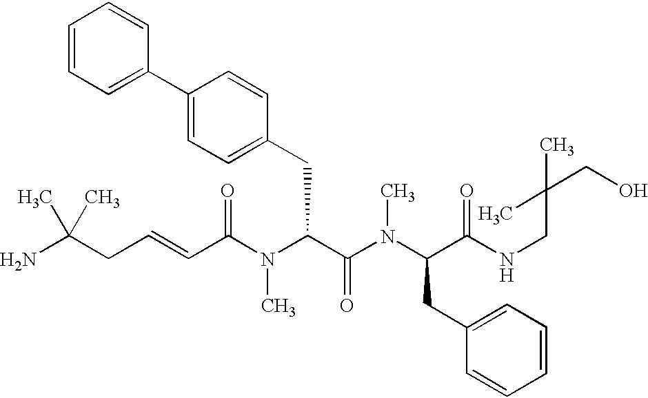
NC(CC=CC(N(C(C(=O)N(C)C(CC1=CC=CC=C1)C(=O)NCC(CO)(C)C)CC1=CC=C(C2=CC=CC=C2)C=C1)C)=O)(C)C
